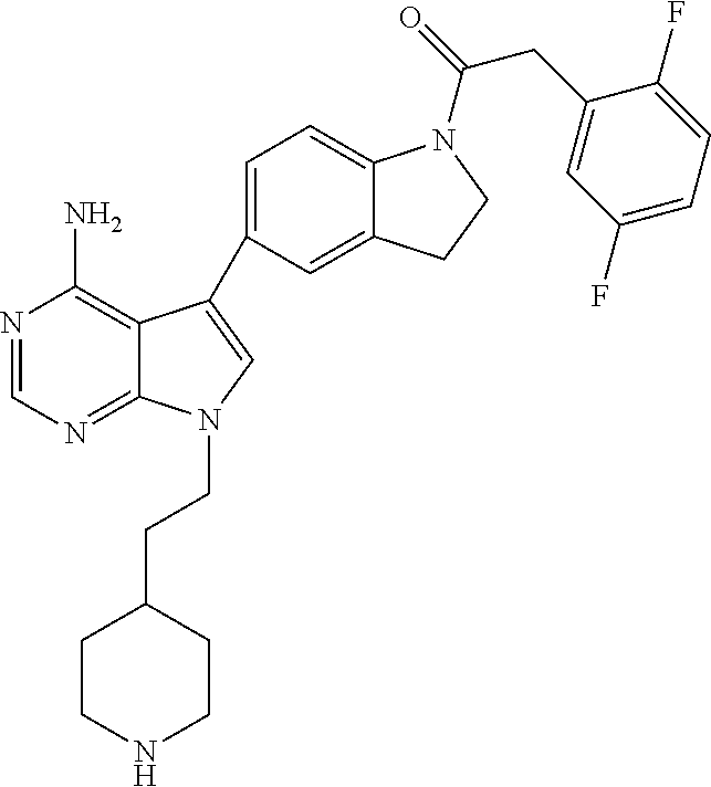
C1=NC(N)=C2C(=N1)N(CCC1CCNCC1)C=C2C1=CC=C2C(=C1)CCN2C(CC1=CC(F)=CC=C1F)=O
